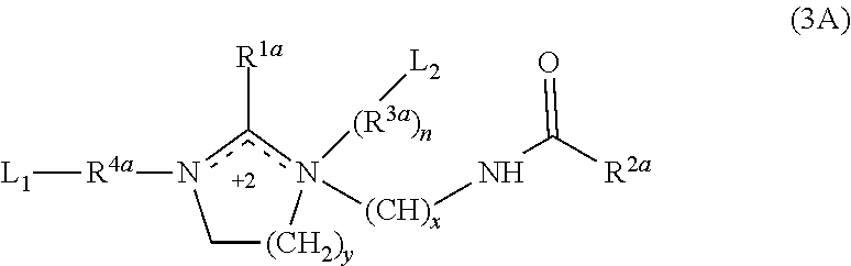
[L1][R4a]n1c([R1a])n([(CH)x]NC(=O)[R2a])([(R3a)n][L2])[(CH2)y]C1
